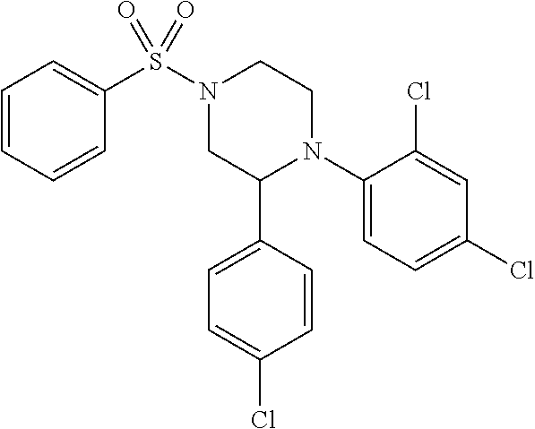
C1(N2CCN(S(C3=CC=CC=C3)(=O)=O)CC2C2=CC=C(Cl)C=C2)=CC=C(Cl)C=C1Cl
